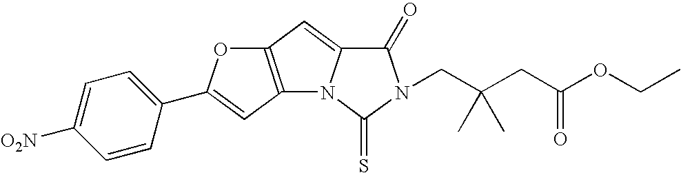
C12=C(C=C3N1C(=S)N(CC(CC(OCC)=O)(C)C)C3=O)OC(C1=CC=C([O2N])C=C1)=C2
